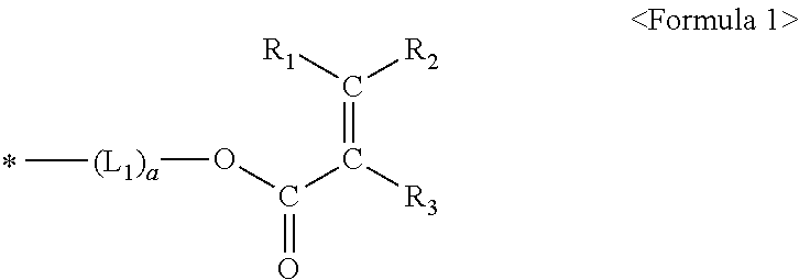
C(=C([R3])C(O[(L1)a]C)=O)([R1])[R2]
